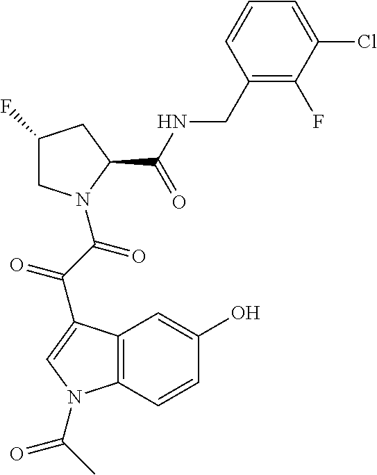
C1C(F)CC(C(NCC2=C(F)C(Cl)=CC=C2)=O)N1C(C(C1=CN(C(C)=O)C2=C1C=C(O)C=C2)=O)=O
